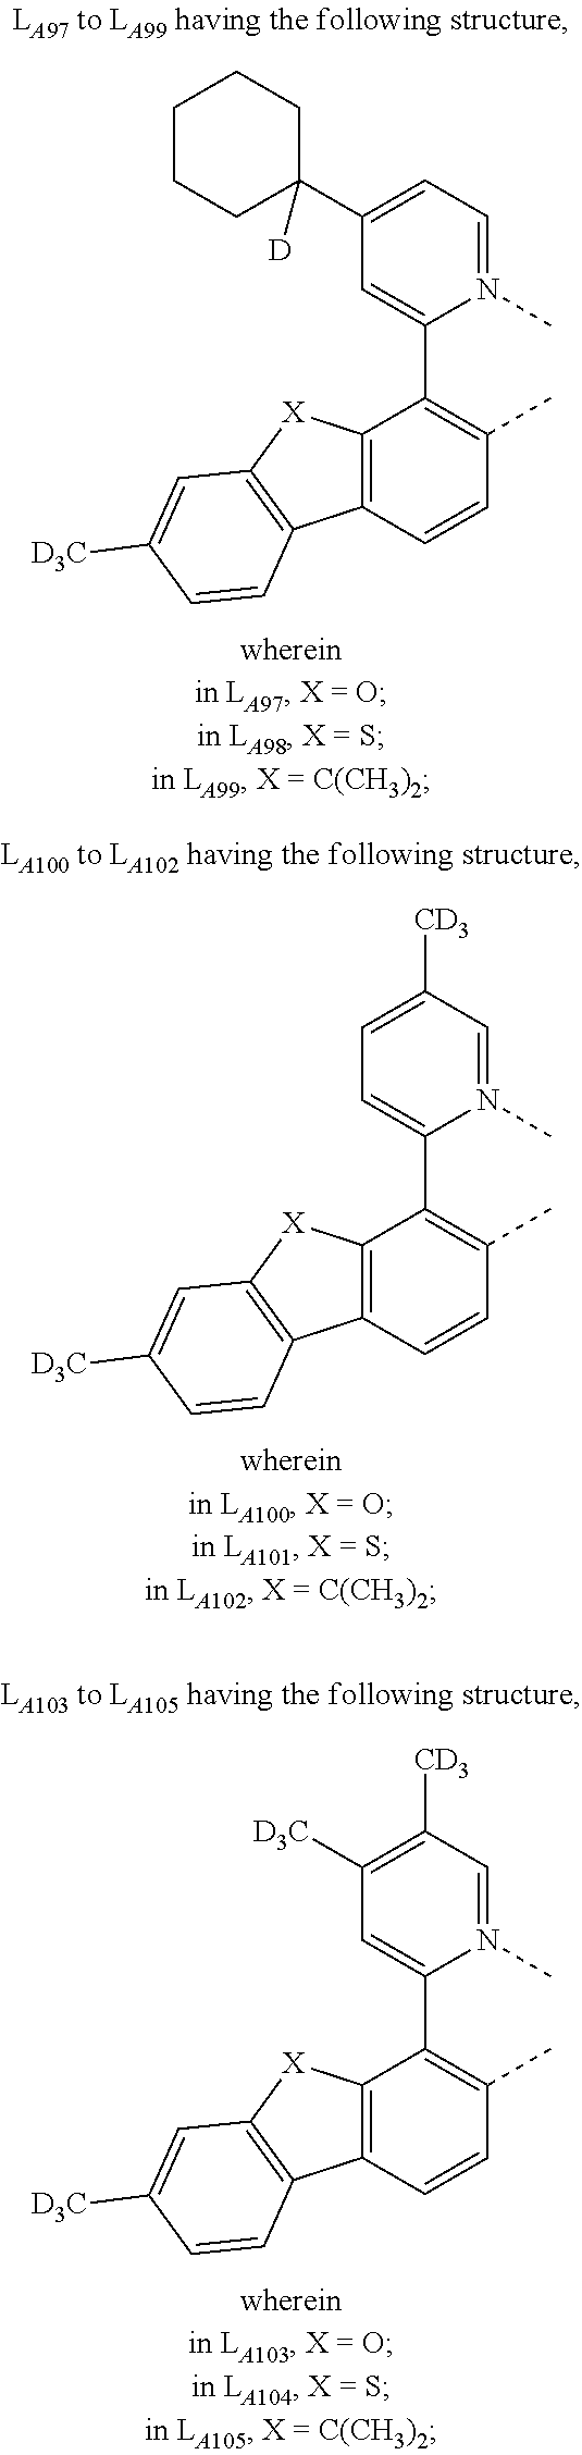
C12=C(C=CC(C)=C1C1=CC(C3([D])CCCCC3)=CC=N1C)C1=C([X]2)C=C([D3C])C=C1.C12=C(C=CC(C)=C1C1=CC=C([CD3])C=N1C)C1=C([X]2)C=C([D3C])C=C1.C12=C(C=CC(C)=C1C1=CC([D3C])=C([CD3])C=N1C)C1=C([X]2)C=C([D3C])C=C1
